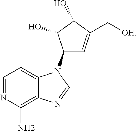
C1=NC(N)=C2C(=C1)N(C1C=C(C[OH])C(O)C1O)C=N2
